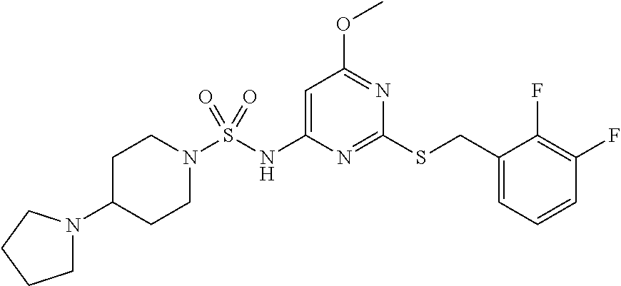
N1=C(SCC2=CC=CC(F)=C2F)N=C(OC)C=C1NS(=O)(=O)N1CCC(N2CCCC2)CC1
